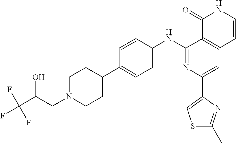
C12=C(C=CNC1=O)C=C(C1=CSC(C)=N1)N=C2NC1=CC=C(C2CCN(CC(C(F)(F)F)O)CC2)C=C1
